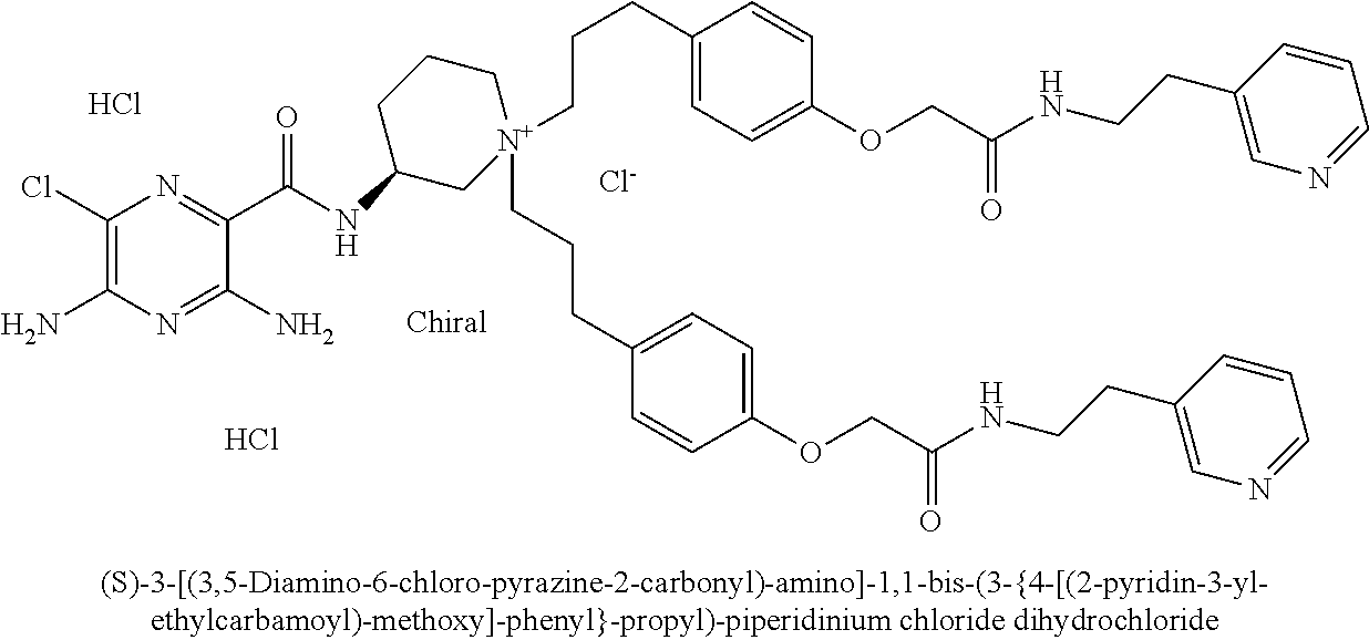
[Cl-].C1(Cl)=C(N)N=C(N)C(C(=O)NC2C[N+](CCCC3=CC=C(OCC(NCCC4=CN=CC=C4)=O)C=C3)(CCCC3=CC=C(OCC(=O)NCCC4=CN=CC=C4)C=C3)CCC2)=N1.Cl.Cl
